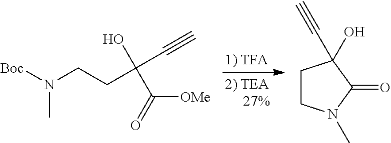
N(CCC(C#C)(O)C(=O)[OMe])([Boc])C.[2) TEA     27%].C1CN(C)C(=O)C1(O)C#C
